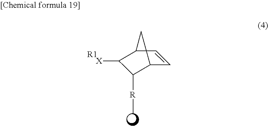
C1=CC2C([X])C([R]C)C1C2.[R1]
